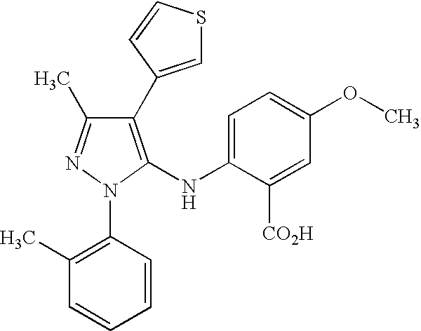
C1=C(NC2=C(C3=CSC=C3)C(C)=NN2C2=C(C)C=CC=C2)C([CO2H])=CC(OC)=C1
